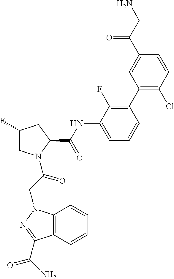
C1(F)CN(C(CN2C3=C(C=CC=C3)C(C(N)=O)=N2)=O)C(C(NC2=CC=CC(C3=C(Cl)C=CC(C(CN)=O)=C3)=C2F)=O)C1
